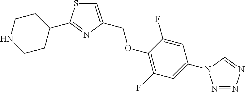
C1CNCCC1C1=NC(COC2=C(F)C=C(N3N=NN=C3)C=C2F)=CS1
